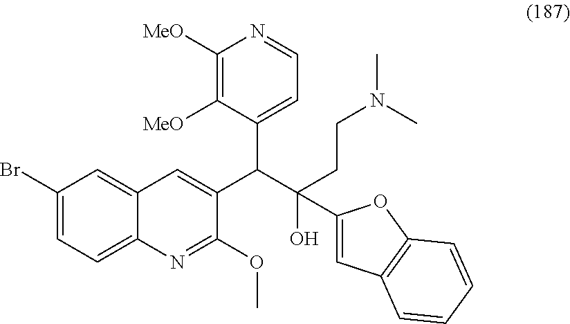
C1(Br)=CC=C2C(=C1)C=C(C(C1=CC=NC([MeO])=C1[MeO])C(O)(CCN(C)C)C1=CC3=C(O1)C=CC=C3)C(OC)=N2
